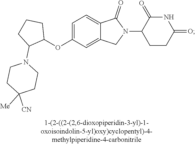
C1=C(OC2CCCC2N2CCC([Me])([CN])CC2)C=C2C(=C1)C(=O)N(C1CCC(=O)NC1=O)C2
